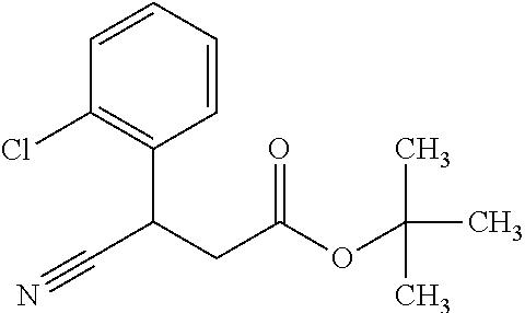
C1=CC=CC(C(CC(OC(C)(C)C)=O)C#N)=C1Cl
